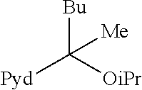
[Bu]C([OiPr])([Pyd])[Me]
